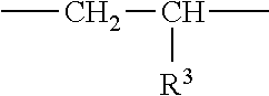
CCC(C)[R3]
